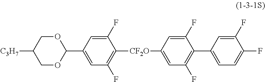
O1CC([C3H7])COC1C1=CC(F)=C([CF2O]C2=CC(F)=C(C3=CC=C(F)C(F)=C3)C(F)=C2)C(F)=C1
